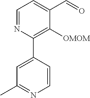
C1=NC(C2=CC(C)=NC=C2)=C([OMOM])C(C=O)=C1
